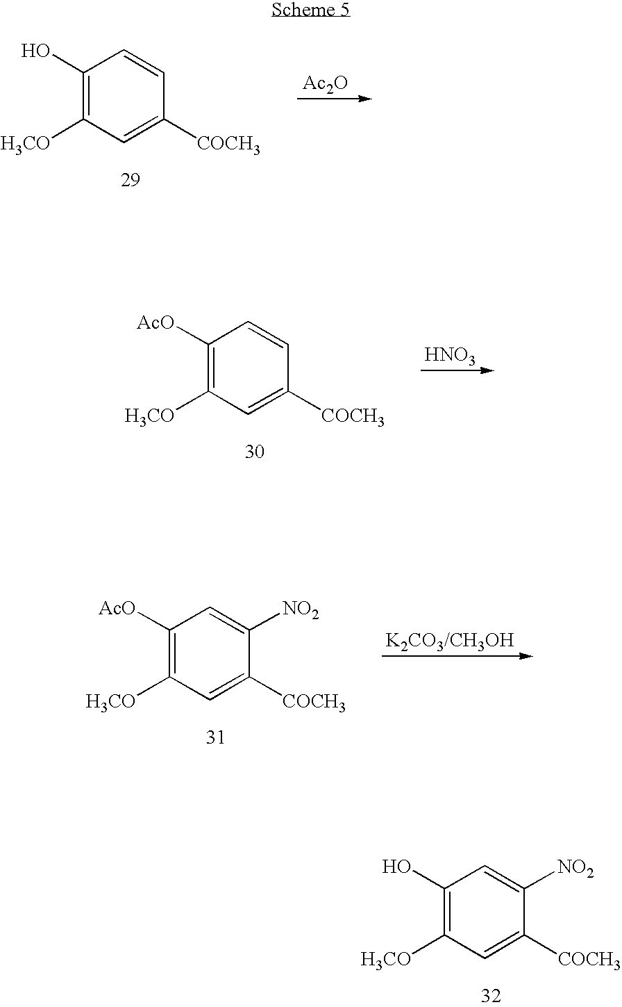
C1(O)=C([H3CO])C=C([COCH3])C([NO2])=C1.C1([AcO])=C([H3CO])C=C([COCH3])C=C1.[HNO3].C1([AcO])=C([H3CO])C=C([COCH3])C([NO2])=C1.[K2CO3/CH3OH].C1(O)=C([H3CO])C=C([COCH3])C=C1.[Ac2O]
